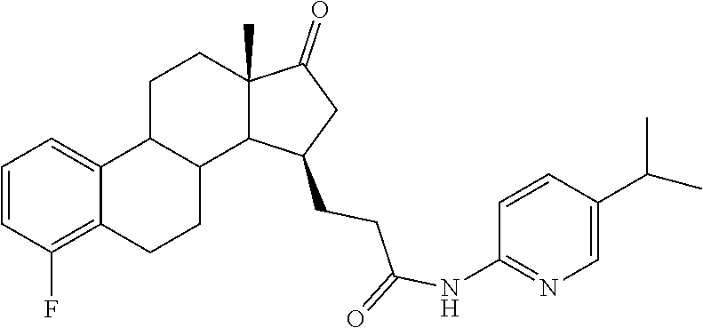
C1=CC(F)=C2C(=C1)C1C(CC2)C2C(C)(CC1)C(=O)CC2CCC(NC1=NC=C(C(C)C)C=C1)=O
